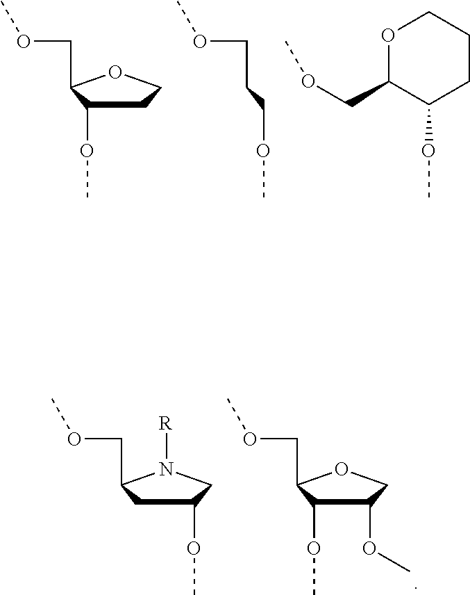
C1C(OC)C(COC)OC1.C(CCOC)OC.O1C(COC)C(OC)CCC1.C1(OC)CC(COC)N([R])C1.C1(OC)C(OC)C(COC)OC1
